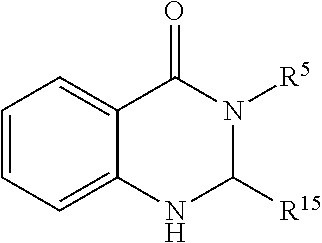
C1=CC=C2C(=C1)C(=O)N([R5])C([R15])N2
